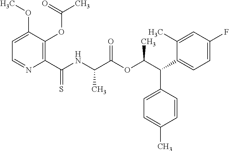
C1=C(OC)C(OC(C)=O)=C(C(NC(C(OC(C(C2=CC=C(F)C=C2C)C2=CC=C(C)C=C2)C)=O)C)=S)N=C1
